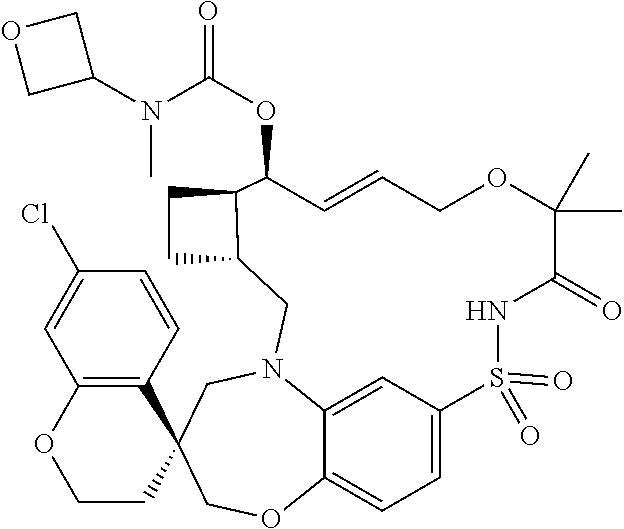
C1=C2C=C3C(=C1)OCC1(CN3CC3CCC3C(OC(=O)N(C3COC3)C)C=CCOC(C)(C)C(=O)NS2(=O)=O)C2=C(OCC1)C=C(Cl)C=C2
